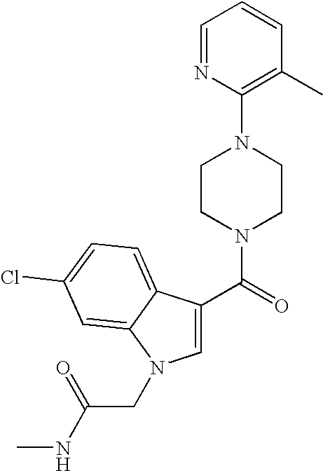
C(=O)(N1CCN(C2=C(C)C=CC=N2)CC1)C1=CN(CC(NC)=O)C2=CC(Cl)=CC=C12
